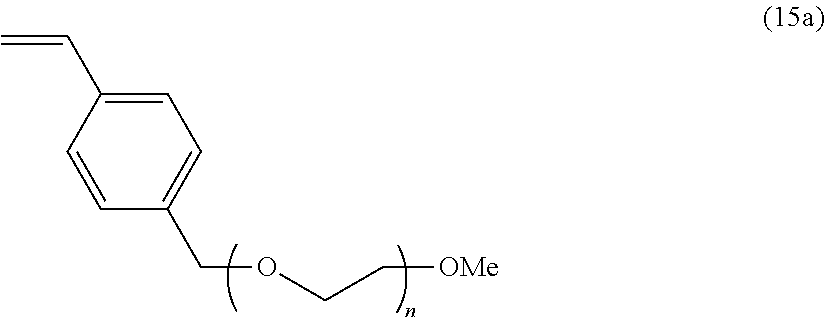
C1=C(C=C)C=CC(COCC[OMe])=C1
